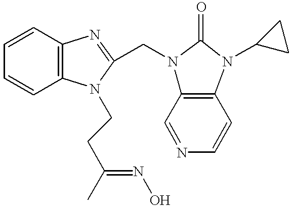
C1=CC2=C(C=C1)N(CCC(=NO)C)C(CN1C3=C(N(C4CC4)C1=O)C=CN=C3)=N2
